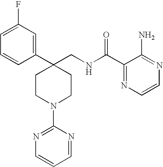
C1(C2(CNC(C3=NC=CN=C3N)=O)CCN(C3=NC=CC=N3)CC2)=CC(F)=CC=C1
